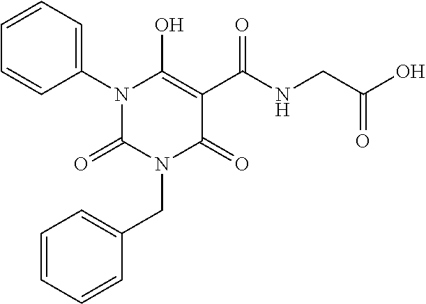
N1(C2=CC=CC=C2)C(=O)N(CC2=CC=CC=C2)C(=O)C(C(NCC(O)=O)=O)=C1O
